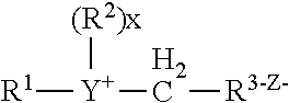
[R1][Y]([(R2)x])C[R3-Z-]
